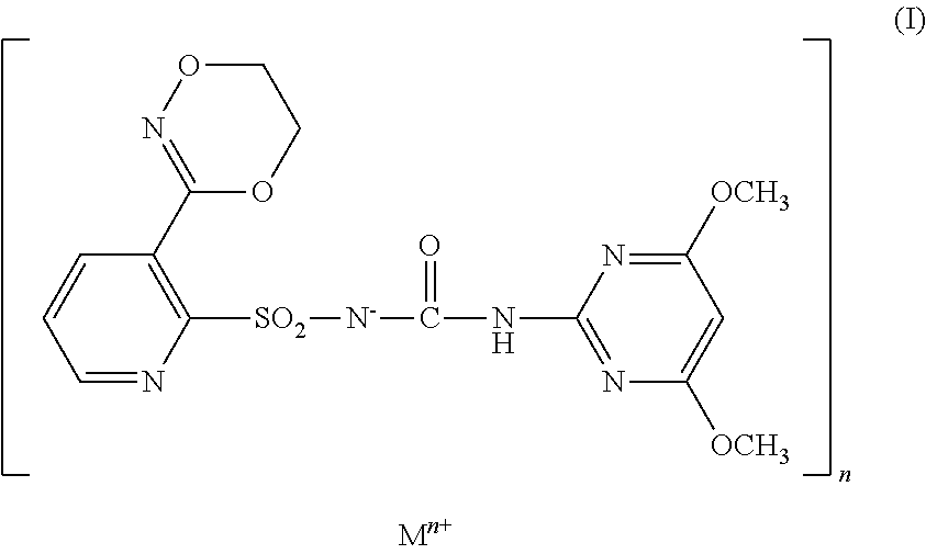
C1=NC([SO2][N-]C(=O)NC2=NC([OCH3])=CC([OCH3])=N2)=C(C2=NOCCO2)C=C1
